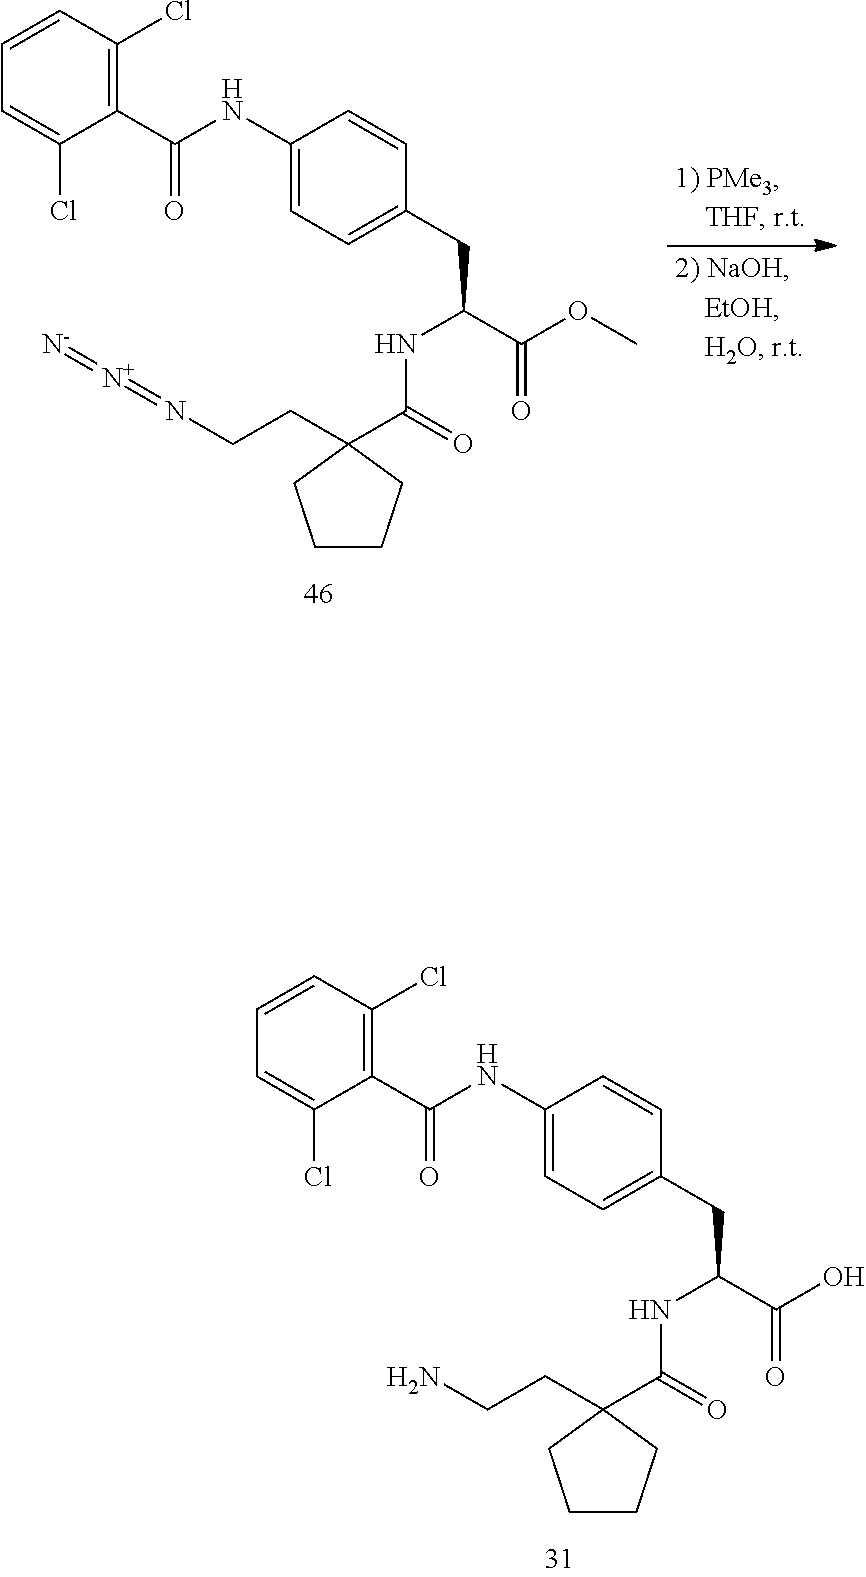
C1(NC(C2=C(Cl)C=CC=C2Cl)=O)=CC=C(CC(C(OC)=O)NC(C2(CCN=[N+]=[N-])CCCC2)=O)C=C1.C1(NC(C2=C(Cl)C=CC=C2Cl)=O)=CC=C(CC(C(O)=O)NC(C2(CCN)CCCC2)=O)C=C1
